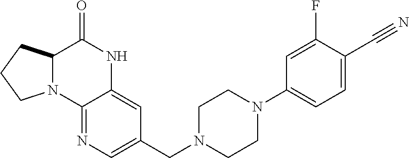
C12=NC=C(CN3CCN(C4=CC=C(C#N)C(F)=C4)CC3)C=C1NC(=O)C1N2CCC1
